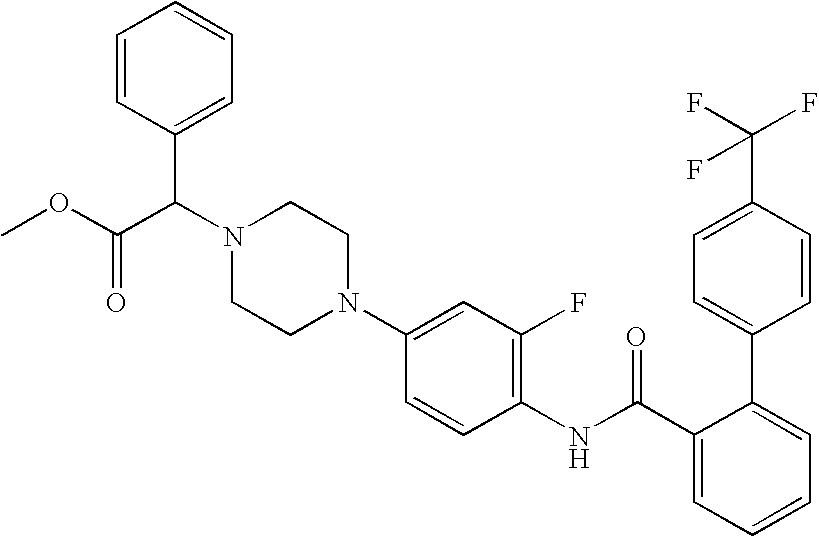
C1=CC(C2=CC=CC=C2C(NC2=C(F)C=C(N3CCN(C(C4=CC=CC=C4)C(OC)=O)CC3)C=C2)=O)=CC=C1C(F)(F)F
